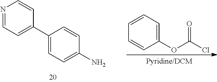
C1=CC=C(OC(Cl)=O)C=C1.N1=CC=C(C2=CC=C(N)C=C2)C=C1
